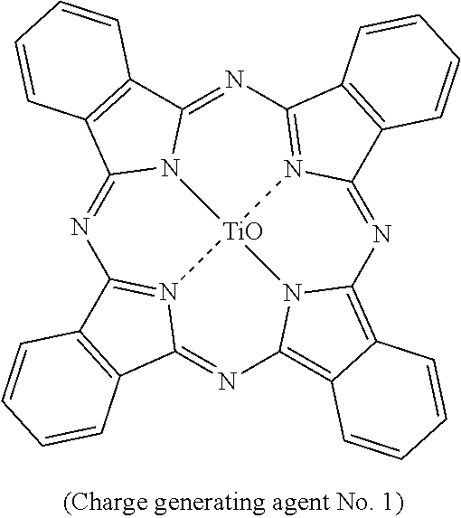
N1=C2N3C(=NC4=N5C(=NC6=C7C(=C8N6[TiO]35N3=C1C1=C(C3=N8)C=CC=C1)C=CC=C7)C1=C4C=CC=C1)C1=C2C=CC=C1
